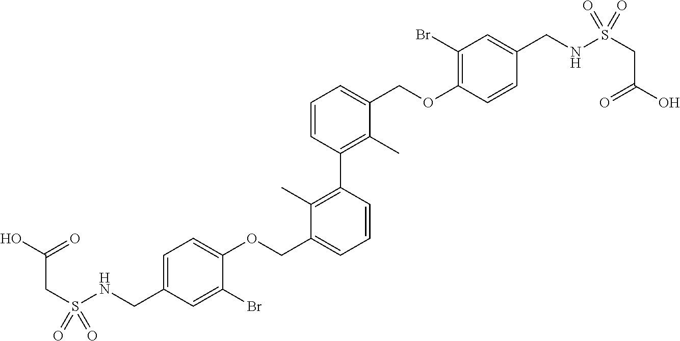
C1=C(CNS(CC(O)=O)(=O)=O)C=C(Br)C(OCC2=CC=CC(C3=C(C)C(COC4=C(Br)C=C(CNS(CC(O)=O)(=O)=O)C=C4)=CC=C3)=C2C)=C1
